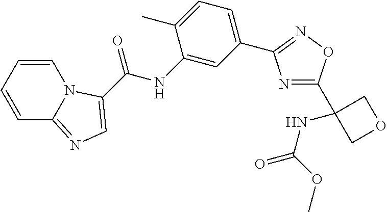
N1=C(C2(NC(=O)OC)COC2)ON=C1C1=CC=C(C)C(NC(=O)C2=CN=C3C=CC=CN32)=C1
